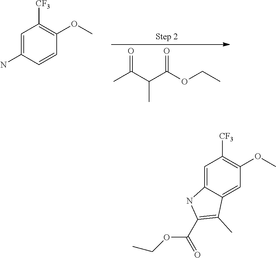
CC(C(C(OCC)=O)C)=O.C1=C(N)C=CC(OC)=C1[CF3].C1=C2C(=CC(OC)=C1[CF3])C(C)=C(C(=O)OCC)N2
